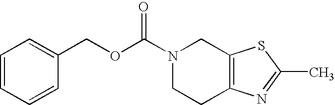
C1=CC=CC(COC(N2CCC3=C(C2)SC(C)=N3)=O)=C1
